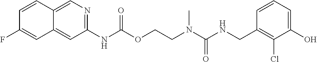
C1=CC(CNC(N(CCOC(NC2=NC=C3C(=C2)C=C(F)C=C3)=O)C)=O)=C(Cl)C(O)=C1
